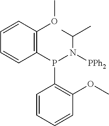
C1(P(N(C(C)C)[PPh2])C2=C(OC)C=CC=C2)=C(OC)C=CC=C1
